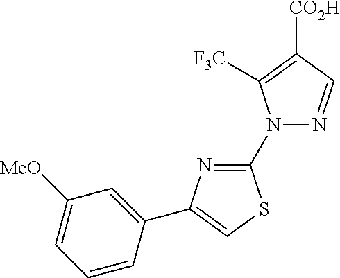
C1([MeO])=CC=CC(C2=CSC(N3N=CC([CO2H])=C3[F3C])=N2)=C1
